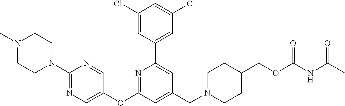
C1(Cl)=CC(C2=CC(CN3CCC(COC(=O)NC(C)=O)CC3)=CC(OC3=CN=C(N4CCN(C)CC4)N=C3)=N2)=CC(Cl)=C1
